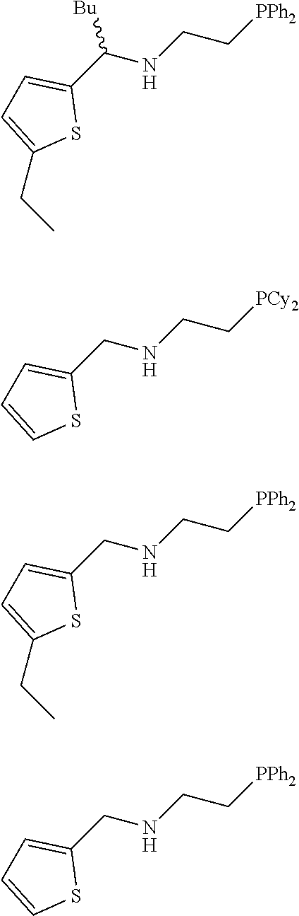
S1C(C(NCC[PPh2])[Bu])=CC=C1CC.S1C(CNCC[PCy2])=CC=C1.S1C(CNCC[PPh2])=CC=C1CC.S1C(CNCC[PPh2])=CC=C1
